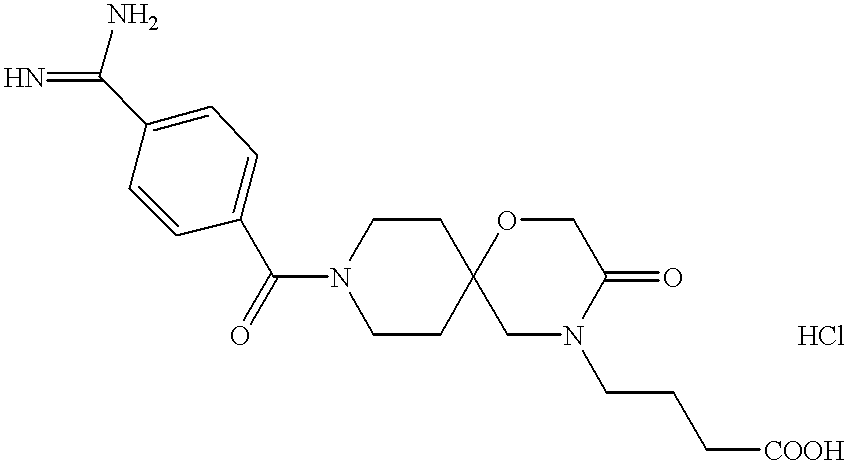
C1=C(C(=N)N)C=CC(C(=O)N2CCC3(CC2)CN(CCC[COOH])C(=O)CO3)=C1
